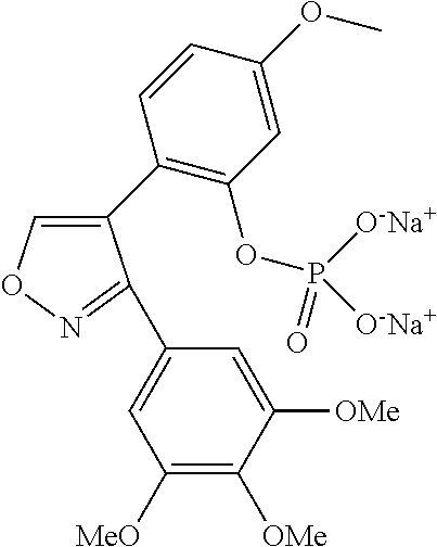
C1(C2=C(OP(=O)([O-Na+])[O-Na+])C=C(OC)C=C2)=CON=C1C1=CC([MeO])=C([OMe])C([OMe])=C1
